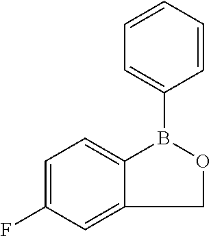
C1=C2C(=CC(F)=C1)COB2C1=CC=CC=C1
